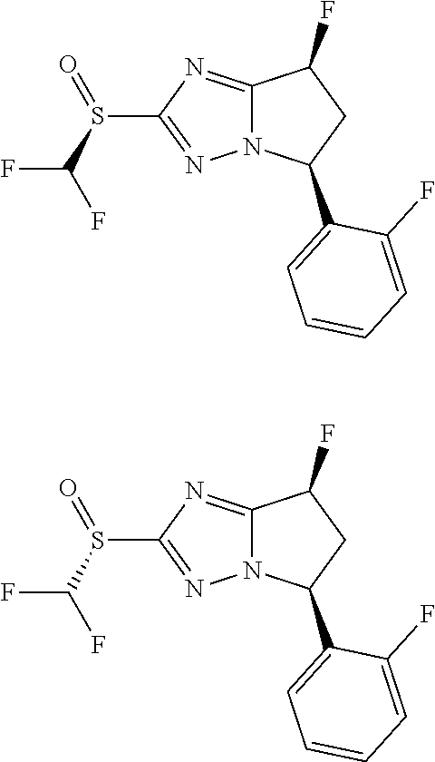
C12=NC(S(=O)C(F)F)=NN1C(C1=CC=CC=C1F)CC2F.C12=NC(S(=O)C(F)F)=NN1C(C1=CC=CC=C1F)CC2F
